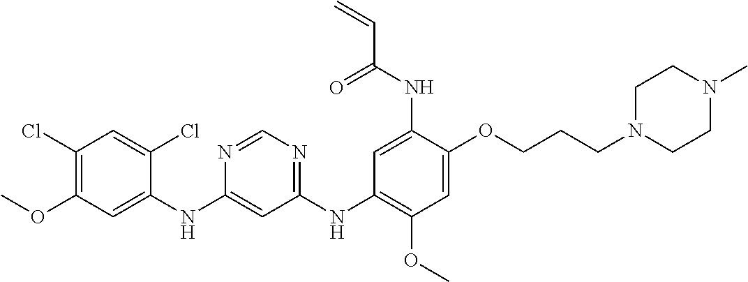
C1(NC2=CC(OC)=C(Cl)C=C2Cl)=CC(NC2=C(OC)C=C(OCCCN3CCN(C)CC3)C(NC(C=C)=O)=C2)=NC=N1
